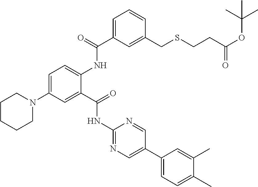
C1(C2=CN=C(NC(C3=CC(N4CCCCC4)=CC=C3NC(C3=CC=CC(CSCCC(OC(C)(C)C)=O)=C3)=O)=O)N=C2)=CC=C(C)C(C)=C1
